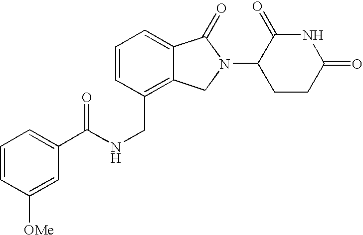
C1=CC(CNC(=O)C2=CC=CC([OMe])=C2)=C2C(=C1)C(=O)N(C1CCC(=O)NC1=O)C2
